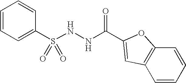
C(NNS(=O)(=O)C1=CC=CC=C1)(=O)C1=CC2=C(C=CC=C2)O1
